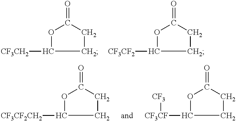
C1CC(=O)OC1[CF3CH2].C1CC(=O)OC1[CF3CF2].C1CC(=O)OC1[CF3CF2CH2].C1CC(=O)OC1[CF3CF][CF3]
